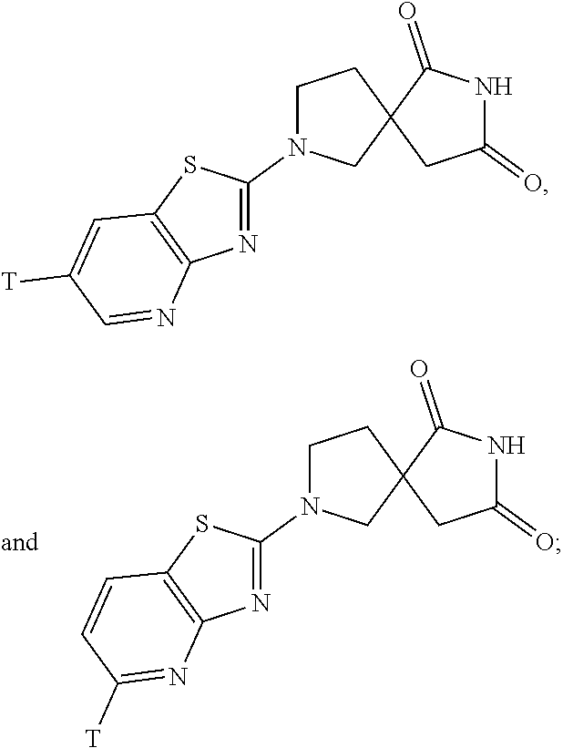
C1N(C2=NC3=C(S2)C=CC([T])=N3)CC2(C1)CC(=O)NC2=O.C1N(C2=NC3=C(S2)C=C([T])C=N3)CC2(C1)CC(=O)NC2=O
